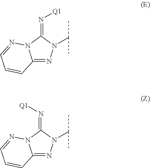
C12=NN(C(C)C)C(=N[Q1])N1N=CC=C2.C12=NN(C(C)C)C(=N[Q1])N1N=CC=C2
